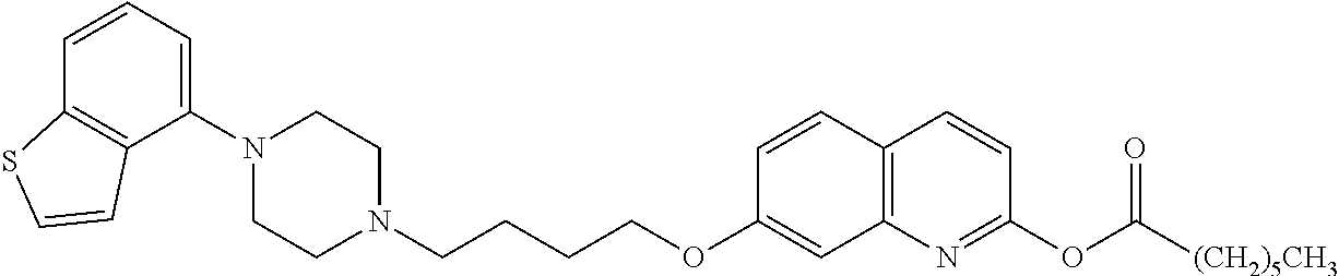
C1=CC2=C(C(N3CCN(CCCCOC4=CC5=C(C=C4)C=CC(OC([(CH2)5CH3])=O)=N5)CC3)=C1)C=CS2
